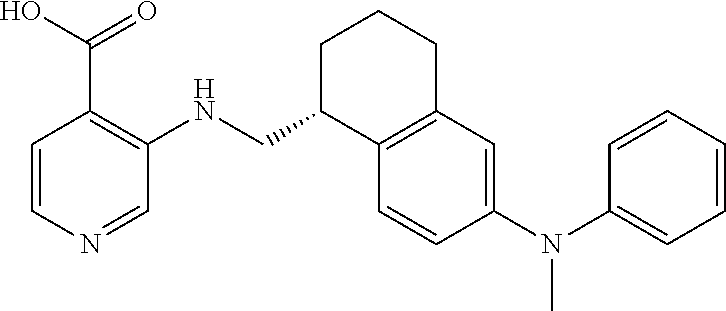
C1(N(C2=CC=CC=C2)C)=CC2=C(C=C1)C(CNC1=C(C(O)=O)C=CN=C1)CCC2
